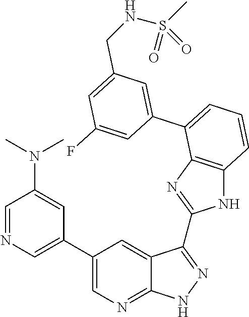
C1=C(C2=CC=CC3=C2N=C(C2=NNC4=NC=C(C5=CN=CC(N(C)C)=C5)C=C42)N3)C=C(F)C=C1CNS(=O)(C)=O
